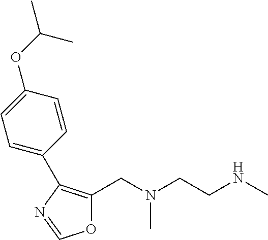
O1C(CN(CCNC)C)=C(C2=CC=C(OC(C)C)C=C2)N=C1
